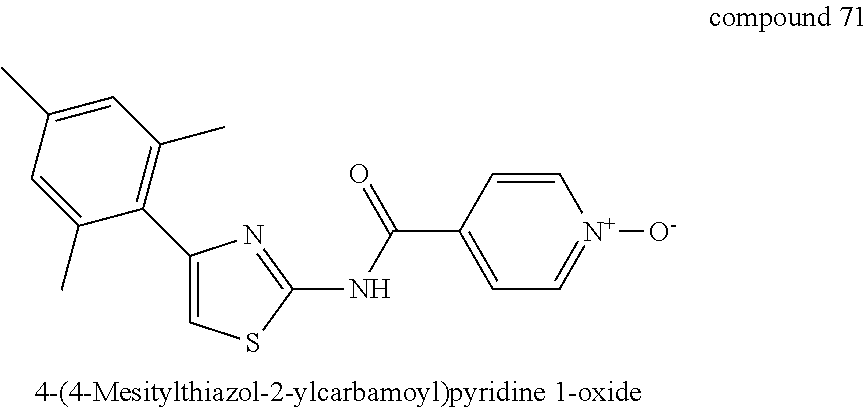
C1=CC(C(NC2=NC(C3=C(C)C=C(C)C=C3C)=CS2)=O)=CC=[N+]1[O-]
